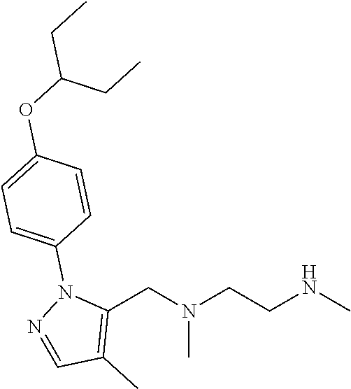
C1(CN(CCNC)C)=C(C)C=NN1C1=CC=C(OC(CC)CC)C=C1
